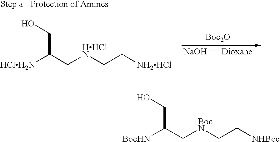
C(C(C[HHClN]CC[NH2HCl])[HClH2N])O.[NaOH][Dioxane].[Boc2O].C(C(C[BocN]CC[NHBoc])[BocHN])O
